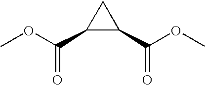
C(=O)(OC)C1C(C(OC)=O)C1
